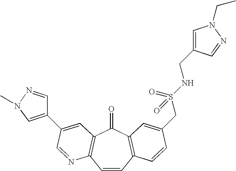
C1=CC2=C(C(=O)C3=C1N=CC(C1=CN(C)N=C1)=C3)C=C(CS(NCC1=CN(CC)N=C1)(=O)=O)C=C2
